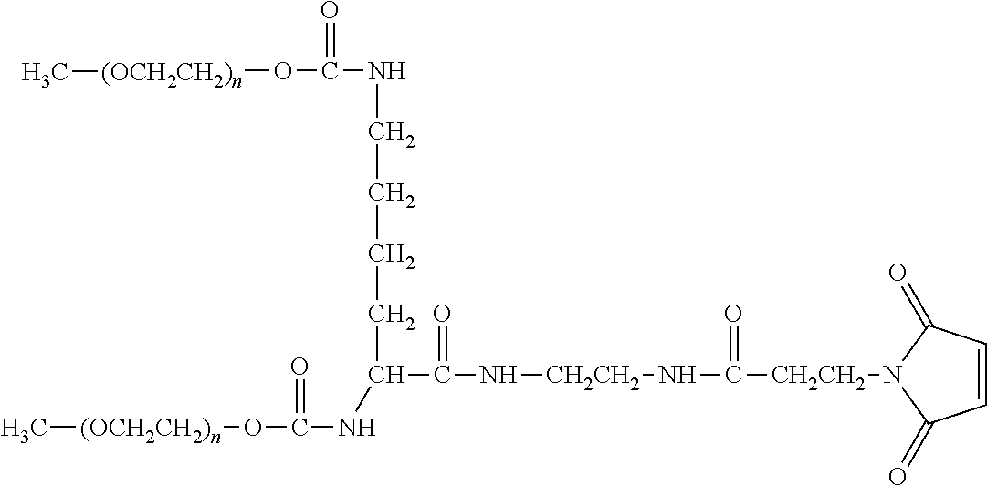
C[(OCH2CH2)n]OC(NC(CCCCNC(O[(OCH2CH2)n]C)=O)C(N[CH2CH2]NC([CH2CH2]N1C(=O)C=CC1=O)=O)=O)=O
